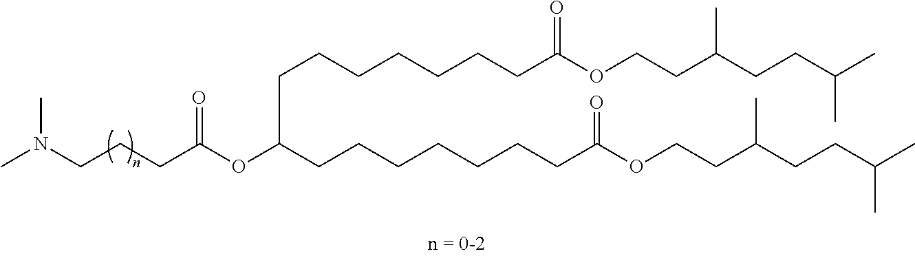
C(CC(OC(CCCCCCCC(OCCC(CCC(C)C)C)=O)CCCCCCCC(OCCC(CCC(C)C)C)=O)=O)CN(C)C
